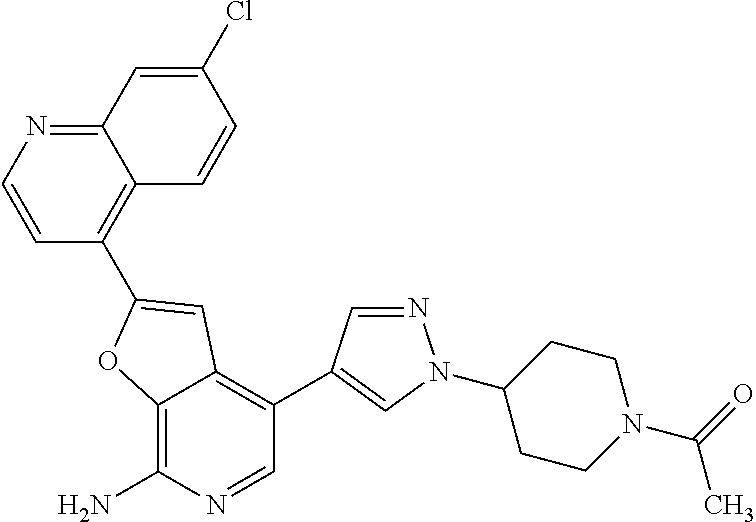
C12=C(N)N=CC(C3=CN(C4CCN(C(C)=O)CC4)N=C3)=C1C=C(C1=C3C(=NC=C1)C=C(Cl)C=C3)O2
